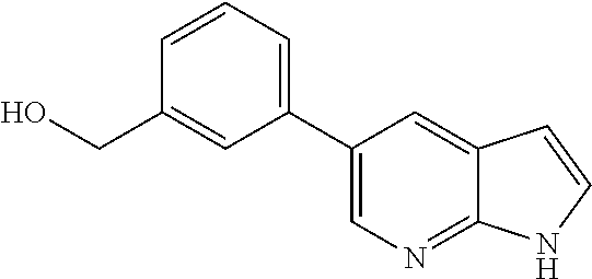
C1(C2=CN=C3C(=C2)C=CN3)=CC=CC(CO)=C1
